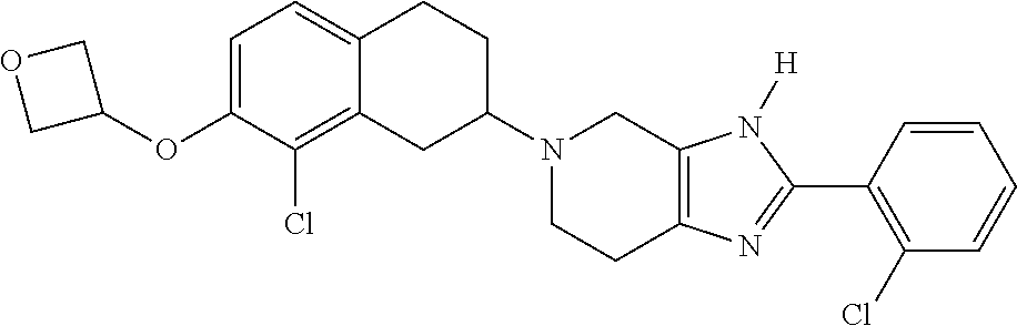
C12=CC=C(OC3COC3)C(Cl)=C1CC(N1CCC3=C(C1)N([H])C(C1=C(Cl)C=CC=C1)=N3)CC2
